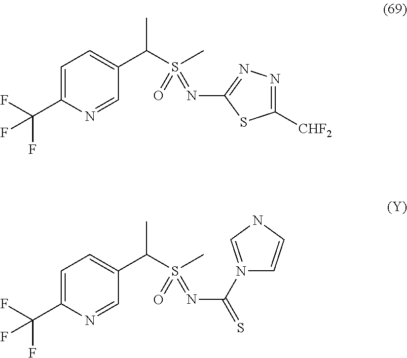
C1=C(C(F)(F)F)N=CC(C(S(C)(=O)=NC2=NN=C([CHF2])S2)C)=C1.C1=C(C(F)(F)F)N=CC(C(S(C)(=O)=NC(=S)N2=CNC=C2)C)=C1
